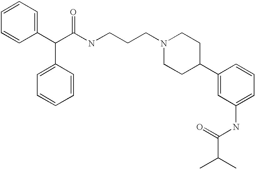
C1=CC=CC(C(C(NCCCN2CCC(C3=CC(NC(C(C)C)=O)=CC=C3)CC2)=O)C2=CC=CC=C2)=C1
